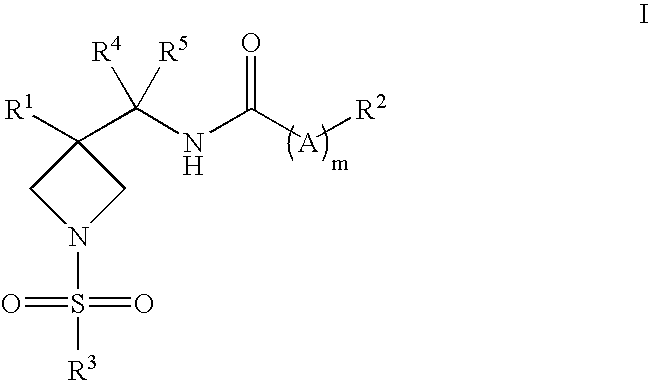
C1N(S(=O)(=O)[R3])CC1([R1])C(NC([A][R2])=O)([R4])[R5]
